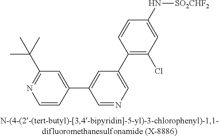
C1=CC(C2=CC(C3=C(Cl)C=C(N[SO2CHF2])C=C3)=CN=C2)=CC(C(C)(C)C)=N1
